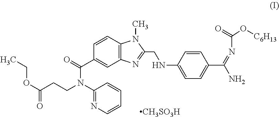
C1(N(CCC(OCC)=O)C(C2=CC3=C(C=C2)N(C)C(CNC2=CC=C(C(=NC(O[C6H13])=O)N)C=C2)=N3)=O)=NC=CC=C1.[CH3SO3H]
